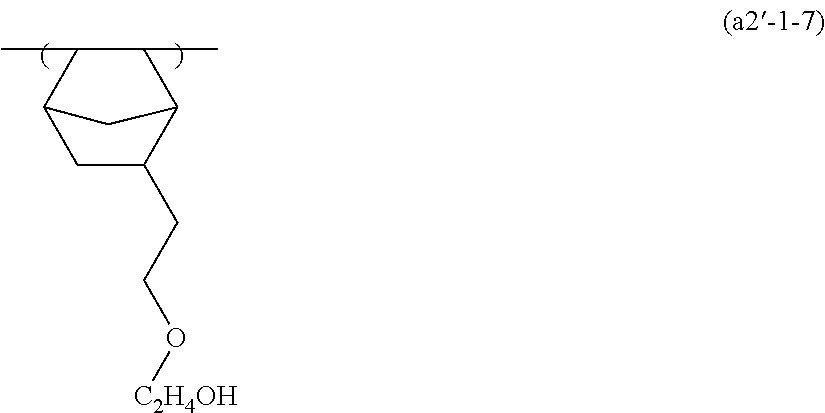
C1(C)C(C)C2CC1C(CCO[C2H4OH])C2
